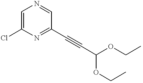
C1=C(Cl)N=C(C#CC(OCC)OCC)C=N1
